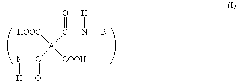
CN(C([A]([COOH])(C(N([H])BC)=O)[HOOC])=O)[H]
